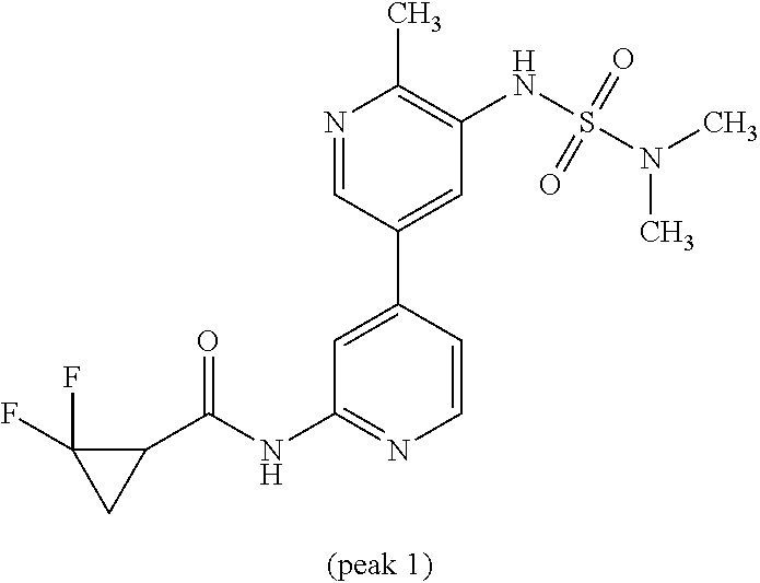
N1=CC(C2=CC(NC(C3C(F)(F)C3)=O)=NC=C2)=CC(NS(N(C)C)(=O)=O)=C1C
